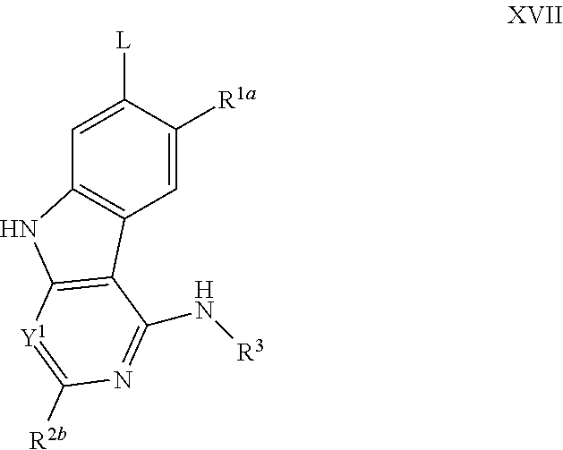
C1=C([L])C([R1a])=CC2=C1NC1=C2C(N[R3])=NC([R2b])=[Y1]1
